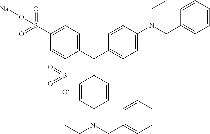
C(C1=CC=C(S(=O)(=O)O[Na])C=C1S([O-])(=O)=O)(C1=CC=C(N(CC2=CC=CC=C2)CC)C=C1)=C1C=CC(=[N+](CC2=CC=CC=C2)CC)C=C1
